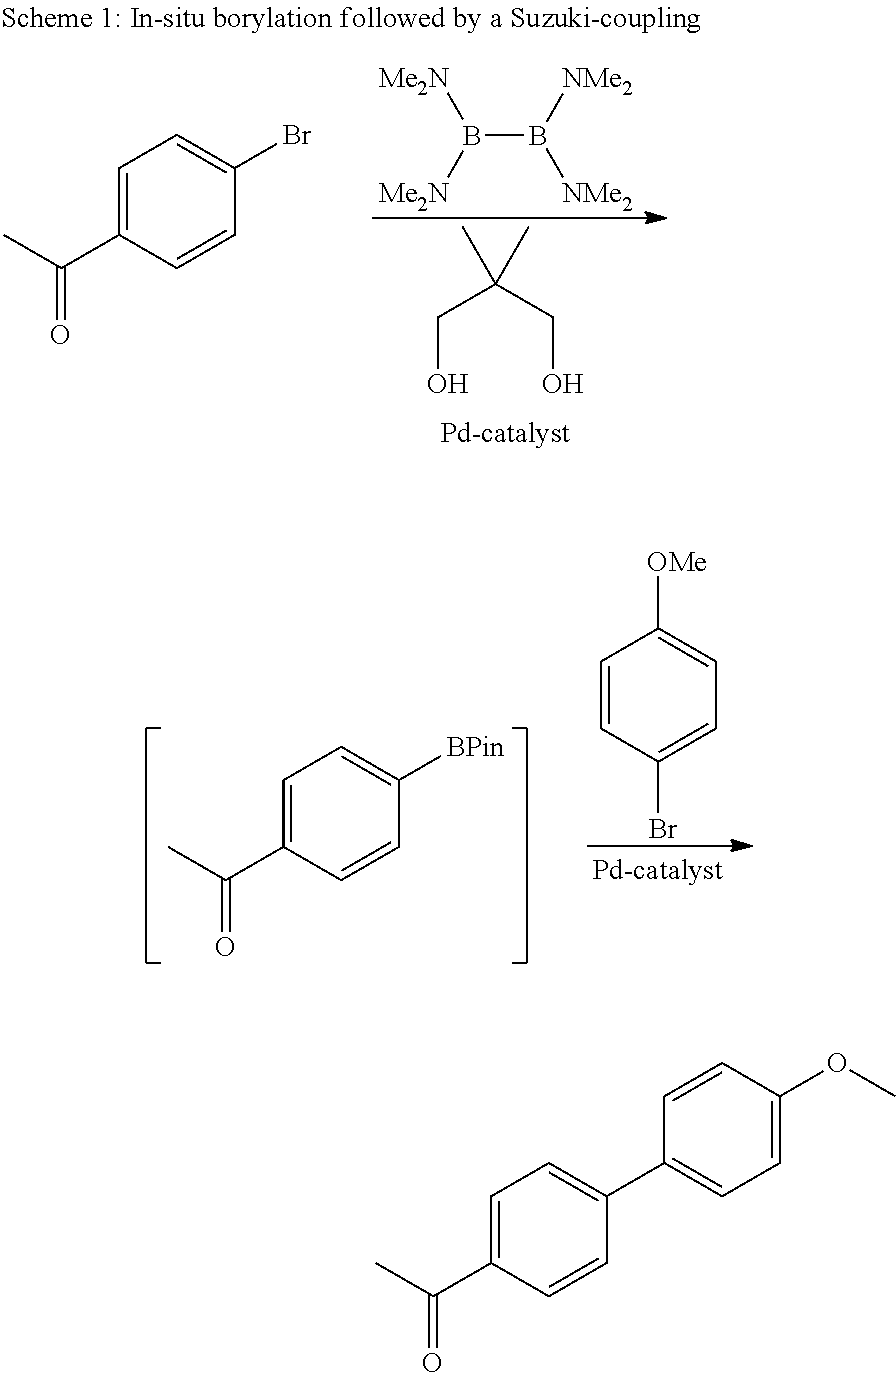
C1=C(C(C)=O)C=CC([BPin])=C1.C1=CC(Br)=CC=C1[OMe].C(O)C(CO)(C)C.B(B([NMe2])[NMe2])([Me2N])[Me2N].C1=C(C(C)=O)C=CC(Br)=C1.C1=C(C(C)=O)C=CC(C2=CC=C(OC)C=C2)=C1
